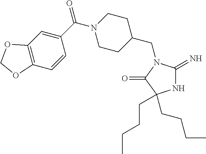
N1C(=N)N(CC2CCN(C(C3=CC4=C(C=C3)OCO4)=O)CC2)C(=O)C1(CCCC)CCCC
